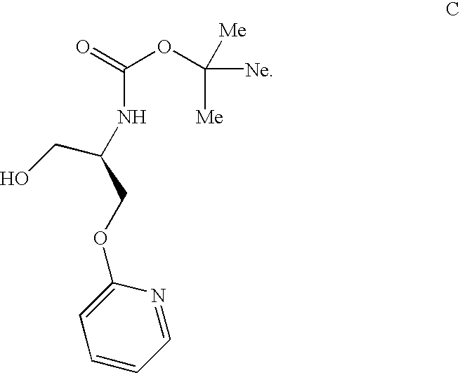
C(COC1=CC=CC=N1)(NC(=O)OC([Ne])([Me])[Me])CO
